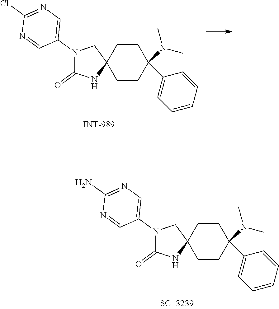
N1(C2=CN=C(N)N=C2)C(=O)NC2(C1)CCC(N(C)C)(C1=CC=CC=C1)CC2.N1(C2=CN=C(Cl)N=C2)C(=O)NC2(C1)CCC(N(C)C)(C1=CC=CC=C1)CC2
